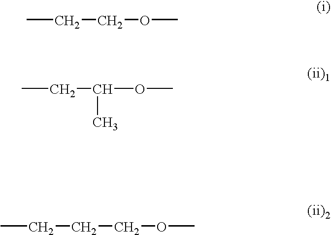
CCCOC.CCC(C)OC.CCCCOC
